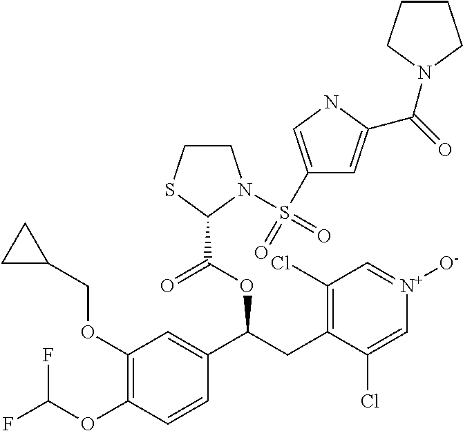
C1(OCC2CC2)=C(OC(F)F)C=CC(C(CC2=C(Cl)C=[N+]([O-])C=C2Cl)OC(=O)C2SCCN2S(=O)(=O)C2=CNC(C(N3CCCC3)=O)=C2)=C1
